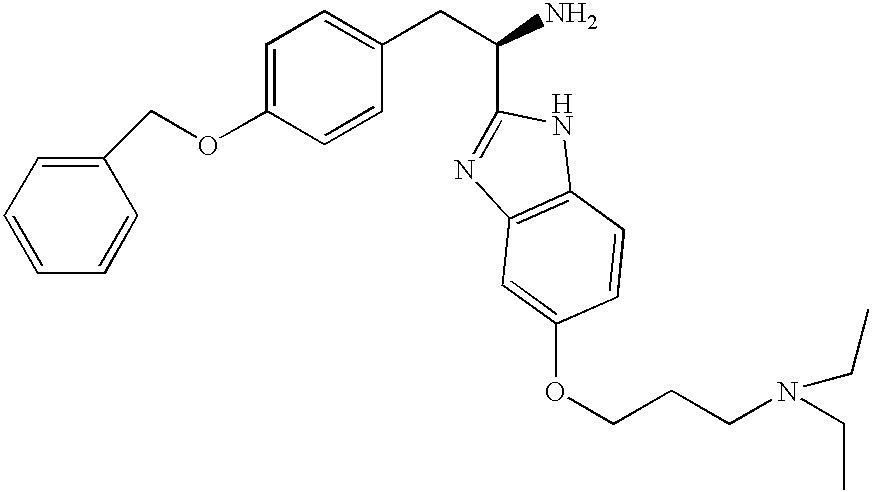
C1(COC2=CC=C(CC(N)C3=NC4=C(N3)C=CC(OCCCN(CC)CC)=C4)C=C2)=CC=CC=C1
